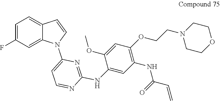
C1=C(F)C=C2C(=C1)C=CN2C1=CC=NC(NC2=CC(NC(=O)C=C)=C(OCCN3CCOCC3)C=C2OC)=N1
